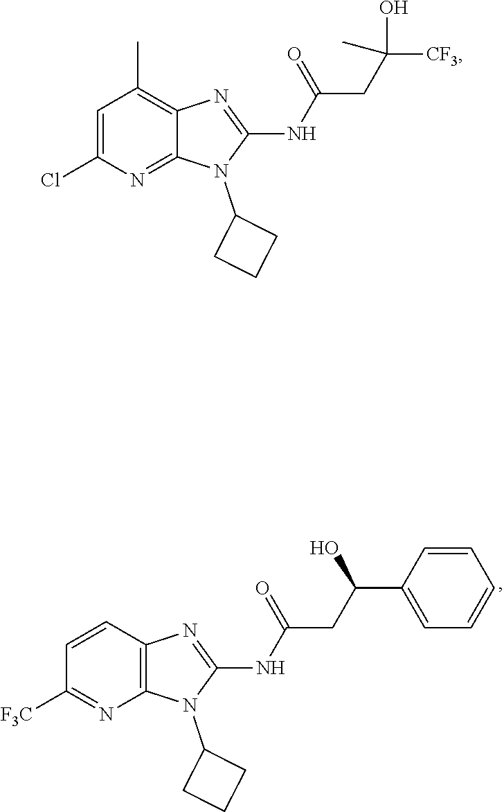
N(C1=NC2=C(C)C=C(Cl)N=C2N1C1CCC1)C(=O)CC(O)(C)[CF3].N(C1=NC2=C(N1C1CCC1)N=C([F3C])C=C2)C(CC(C1=CC=CC=C1)O)=O
